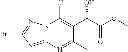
C12=CC(Br)=NN1C(Cl)=C(C(C(OC)=O)O)C(C)=N2
